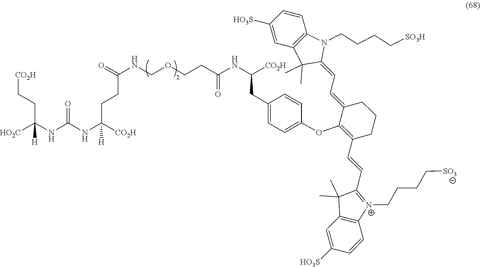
O=C(CCC(NC(NC([HO2C])(CC[CO2H])[H])=O)([CO2H])[H])NCOCCC(NC([CO2H])CC1=CC=C(OC2=C(C=CC3=[N+](CCCC[SO3])C4=C(C3(C)C)C=C([HO3S])C=C4)CCCC2=CC=C2N(CCCC[SO3H])C3=C(C2(C)C)C=C([HO3S])C=C3)C=C1)=O
